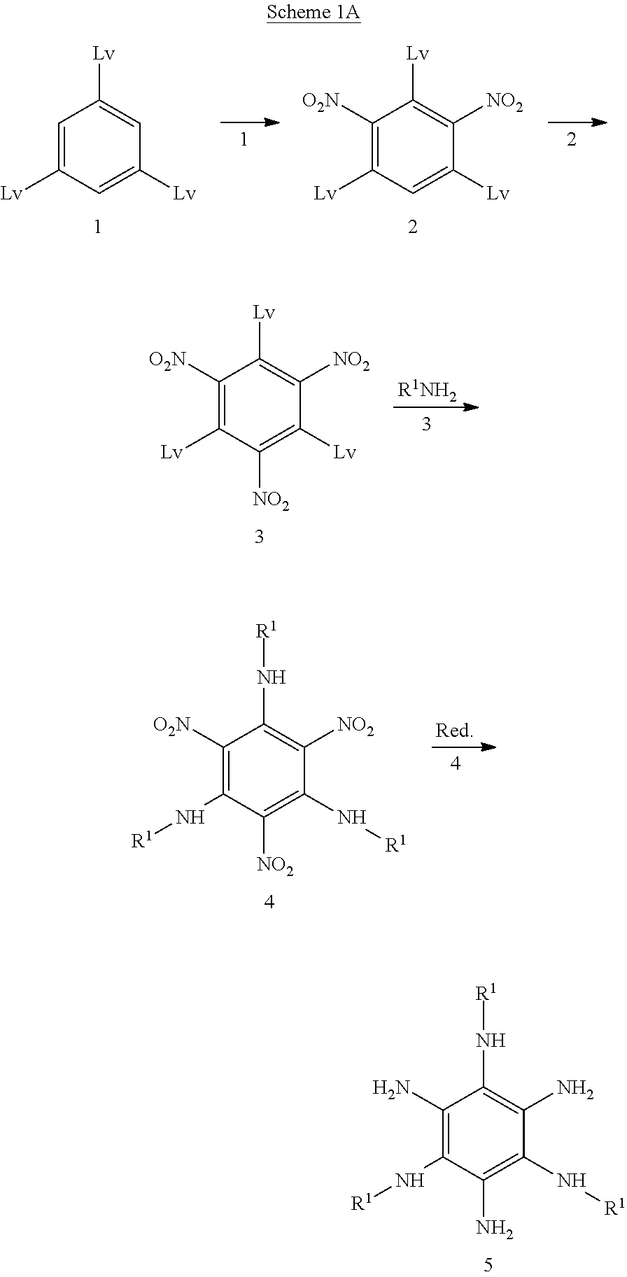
C1(N)=C(N[R1])C(N)=C(N[R1])C(N)=C1N[R1].C1=C([Lv])C=C([Lv])C=C1[Lv].C1([O2N])=C([Lv])C=C([Lv])C([NO2])=C1[Lv].C1([O2N])=C(N[R1])C([NO2])=C(N[R1])C([NO2])=C1N[R1].[R1NH2].C1([O2N])=C([Lv])C([NO2])=C([Lv])C([NO2])=C1[Lv]
